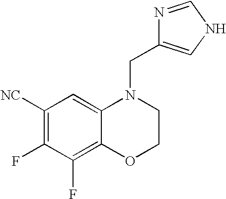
C1([NC])=C(F)C(F)=C2C(=C1)N(CC1=CNC=N1)CCO2
